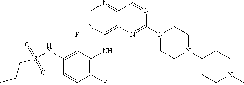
C1=NC(NC2=C(F)C=CC(NS(CCC)(=O)=O)=C2F)=C2C(=N1)C=NC(N1CCN(C3CCN(C)CC3)CC1)=N2
